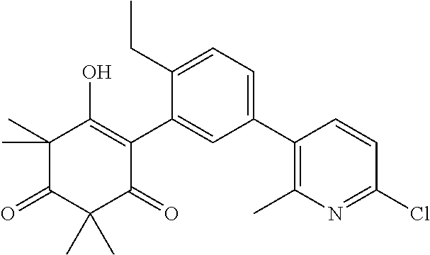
C1(C)(C)C(=O)C(C)(C)C(=O)C(C2=CC(C3=C(C)N=C(Cl)C=C3)=CC=C2CC)=C1O
